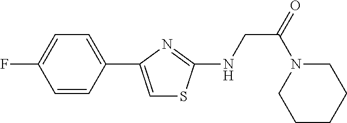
C1=CC(C2=CSC(NCC(N3CCCCC3)=O)=N2)=CC=C1F
